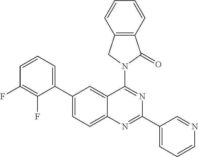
C1(C2=CC=C3C(=C2)C(N2CC4=C(C2=O)C=CC=C4)=NC(C2=CC=CN=C2)=N3)=CC=CC(F)=C1F
